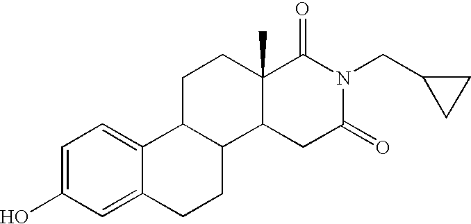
OC1=CC=C2C(=C1)CCC1C2CCC2(C)C1CC(=O)N(CC1CC1)C2=O
